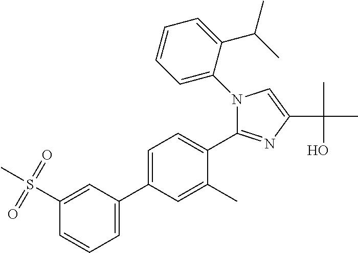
C1(S(=O)(=O)C)=CC(C2=CC=C(C3=NC(C(C)(O)C)=CN3C3=CC=CC=C3C(C)C)C(C)=C2)=CC=C1
